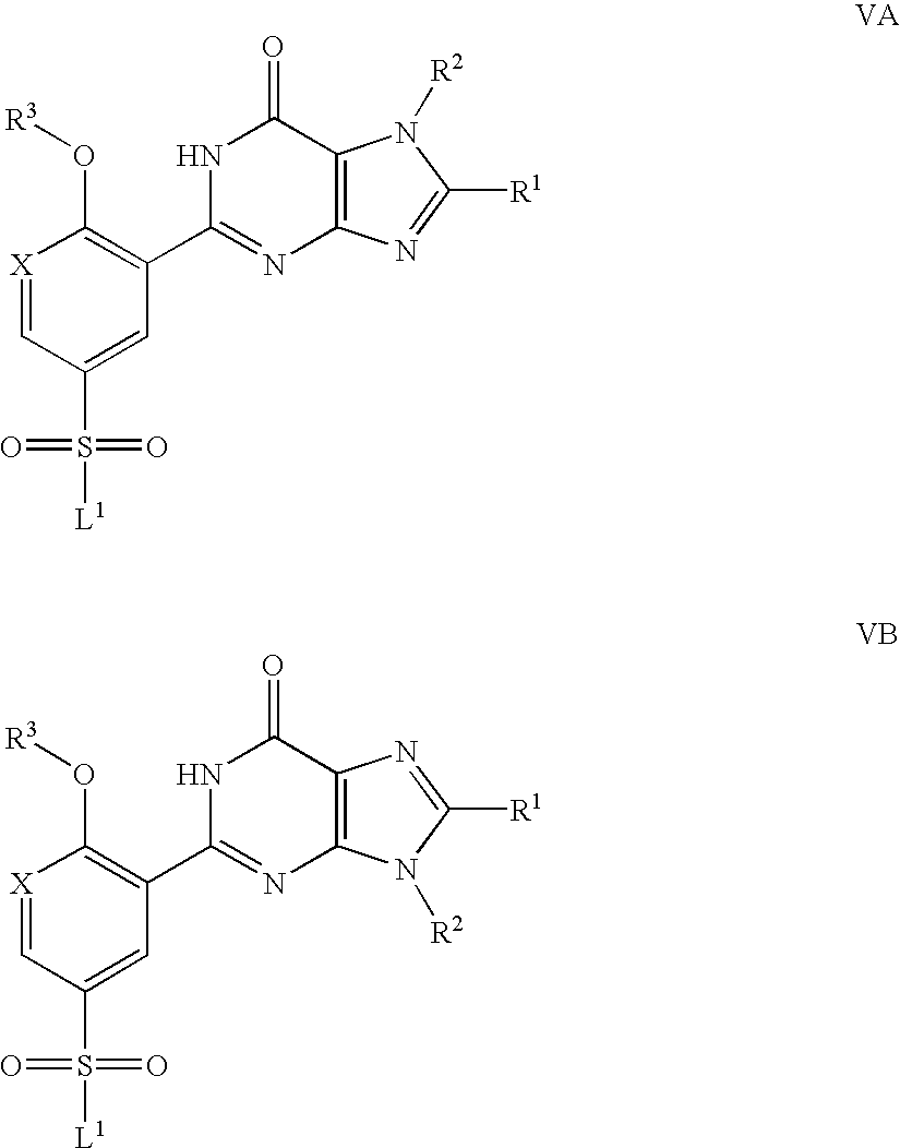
[X]1=CC(S(=O)(=O)[L1])=CC(C2=NC3=C(C(=O)N2)N([R2])C([R1])=N3)=C1O[R3].[X]1=CC(S(=O)(=O)[L1])=CC(C2=NC3=C(C(=O)N2)N=C([R1])N3[R2])=C1O[R3]
